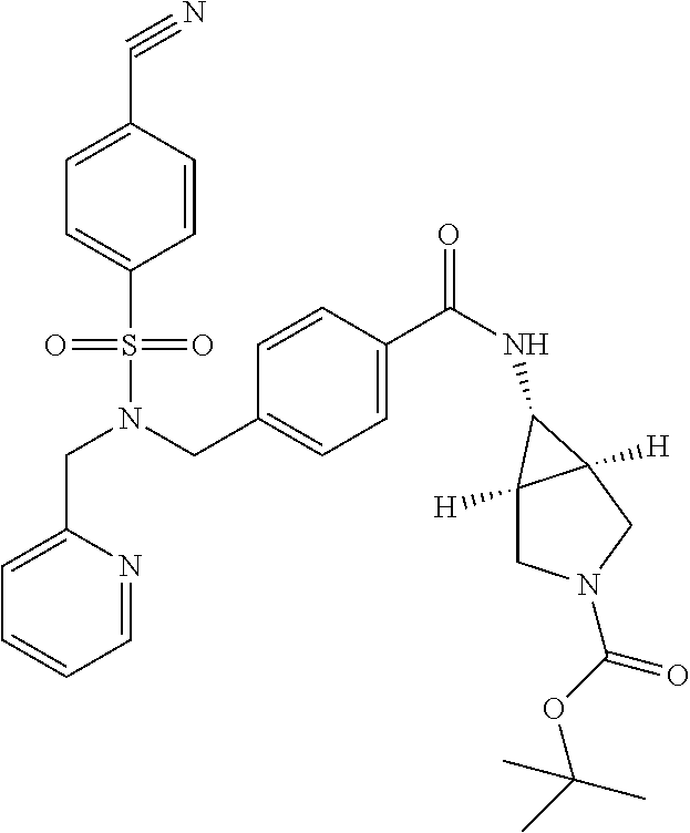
C1=C(CN(S(=O)(=O)C2=CC=C(C#N)C=C2)CC2=CC=C(C(NC3C4([H])CN(C(=O)OC(C)(C)C)CC43[H])=O)C=C2)N=CC=C1
